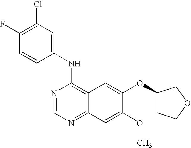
N1=CN=C2C(=C1NC1=CC(Cl)=C(F)C=C1)C=C(OC1CCOC1)C(OC)=C2
